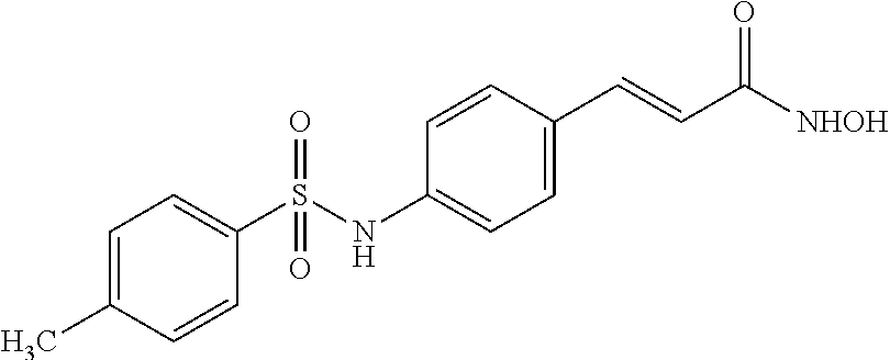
C1(C)=CC=C(S(NC2=CC=C(C=CC([NHOH])=O)C=C2)(=O)=O)C=C1
